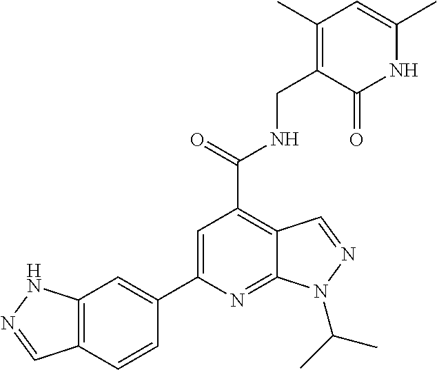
C12=C(C=CC(C3=CC(C(NCC4=C(C)C=C(C)NC4=O)=O)=C4C(=N3)N(C(C)C)N=C4)=C1)C=NN2
